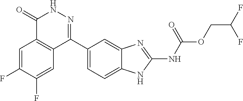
O(CC(F)F)C(=O)NC1=NC2=CC(C3=NNC(=O)C4=C3C=C(F)C(F)=C4)=CC=C2N1
